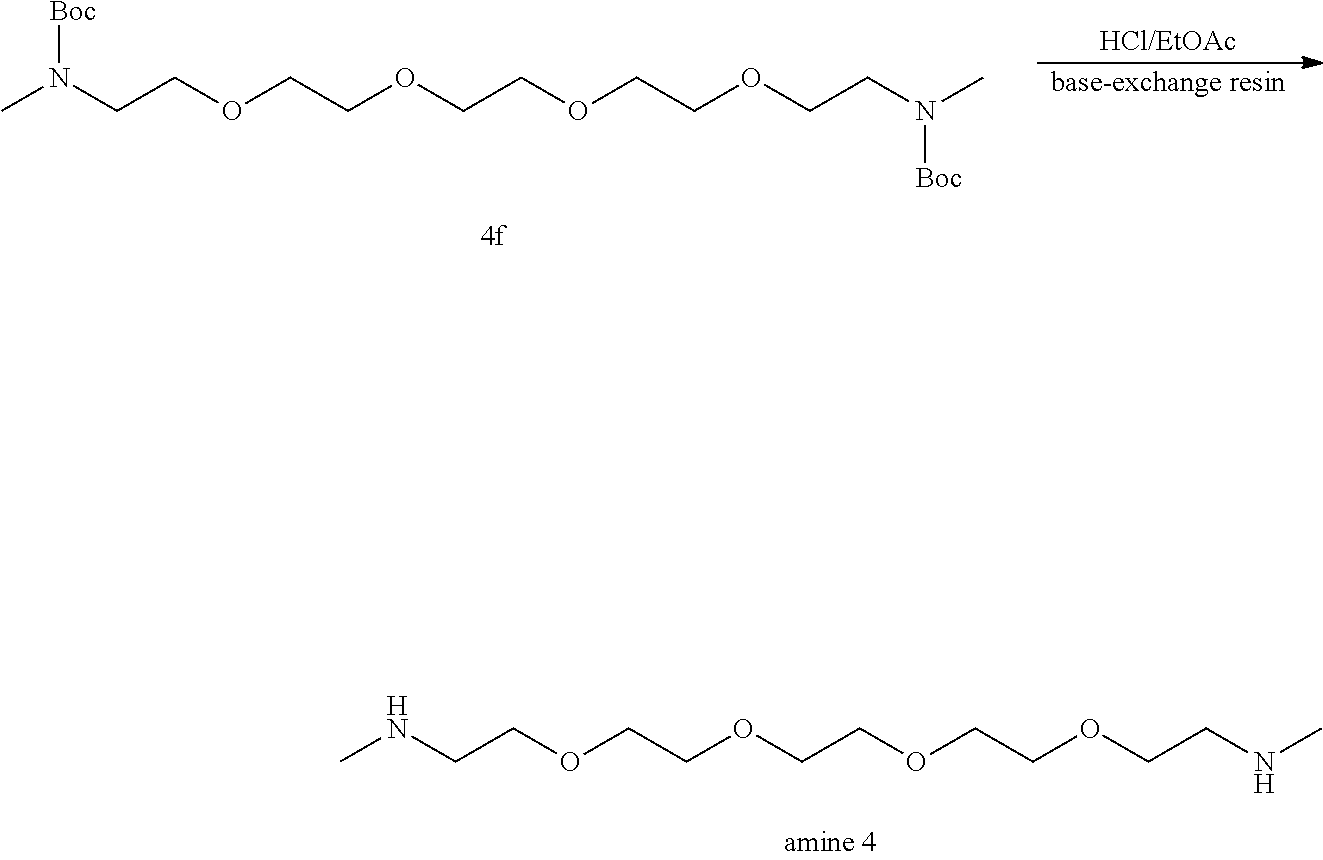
N(CCOCCOCCOCCOCCN([Boc])C)([Boc])C.[HCl/EtOAc].[base-exchange resin].N(CCOCCOCCOCCOCCNC)C
